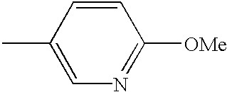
C1=C(C)C=CC([OMe])=N1
